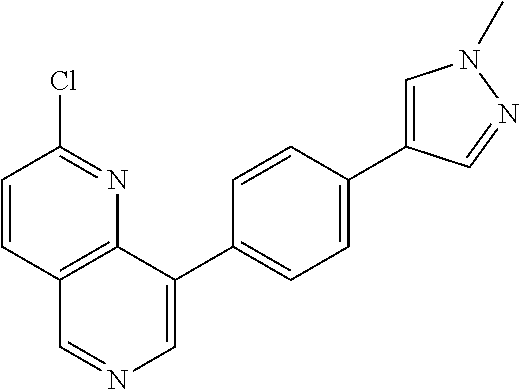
C1=CC2=C(N=C1Cl)C(C1=CC=C(C3=CN(C)N=C3)C=C1)=CN=C2
